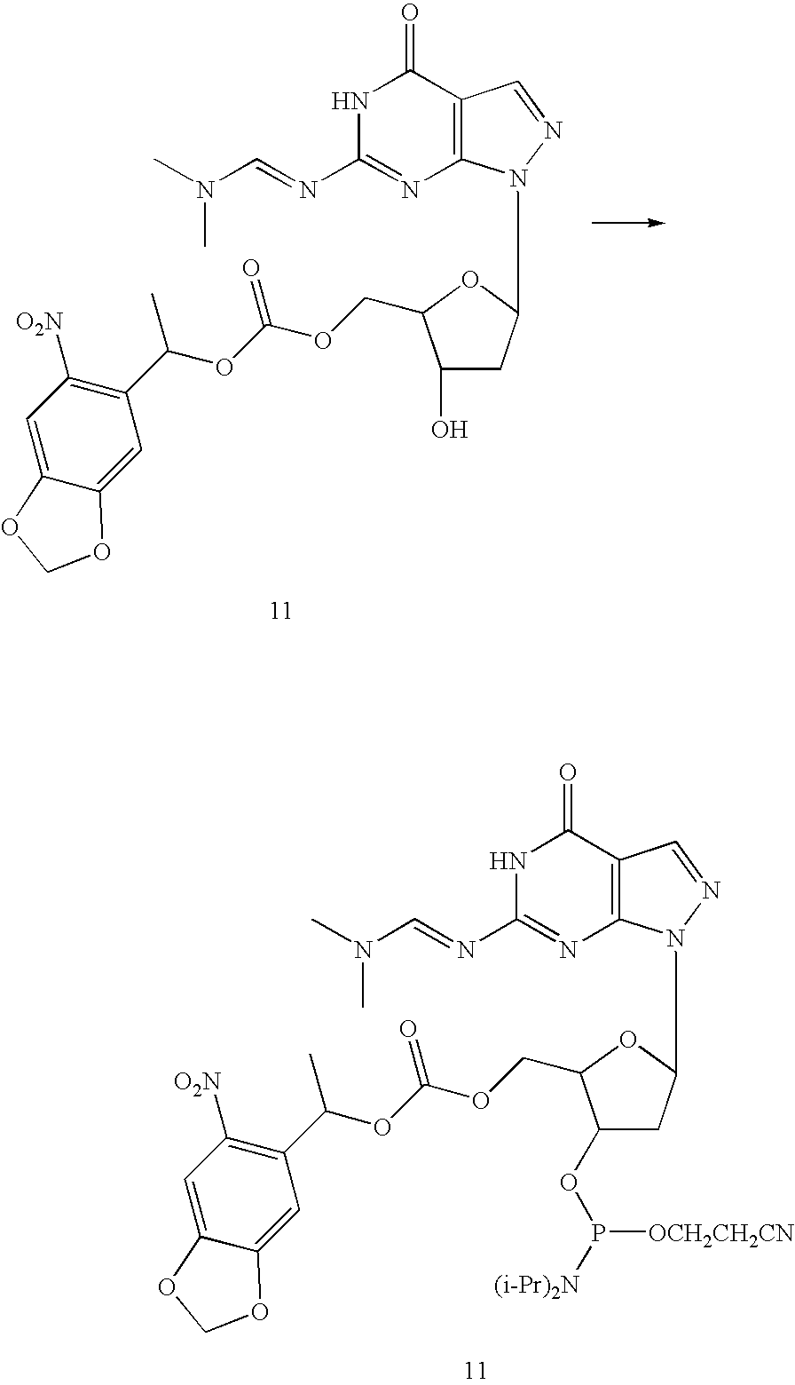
N1C(N=CN(C)C)=NC2=C(C1=O)C=NN2C1CC(O)C(COC(OC(C2=C([O2N])C=C3C(=C2)OCO3)C)=O)O1.N1C(N=CN(C)C)=NC2=C(C1=O)C=NN2C1CC(OP([OCH2CH2CN])[(i-Pr)2N])C(COC(OC(C2=C([O2N])C=C3C(=C2)OCO3)C)=O)O1
